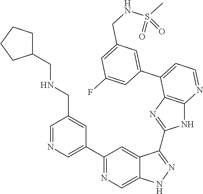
C1=NC=C(C2=NC=C3C(=C2)C(C2=NC4=C(N2)N=CC=C4C2=CC(CNS(C)(=O)=O)=CC(F)=C2)=NN3)C=C1CNCC1CCCC1
